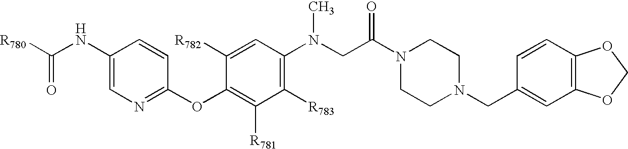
C1(N(CC(=O)N2CCN(CC3=CC4=C(C=C3)OCO4)CC2)C)=C([R783])C([R781])=C(OC2=NC=C(NC([R780])=O)C=C2)C([R782])=C1
